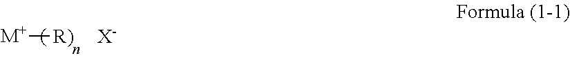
[M+][R)].[X-]
